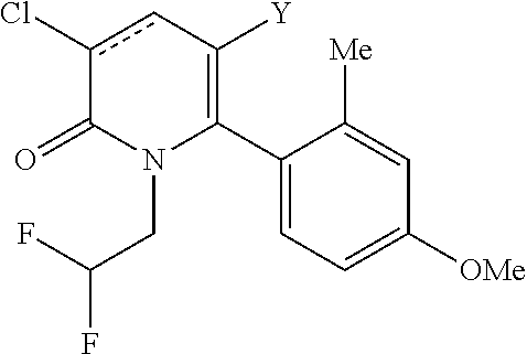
C1(C2=C([Y])cc(Cl)C(=O)N2CC(F)F)=CC=C([OMe])C=C1[Me]
